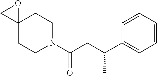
C12(CCN(C(CC(C3=CC=CC=C3)C)=O)CC1)OC2
